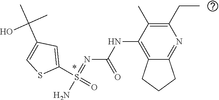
C1(CC)=C(C)C(NC(N=S(N)(C2=CC(C(C)(C)O)=CS2)=O)=O)=C2C(=N1)CCC2
